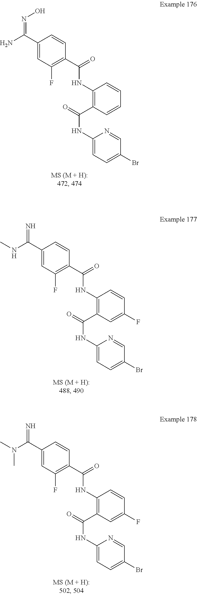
O=C(NC1=C(C(NC2=CC=C(Br)C=N2)=O)C=CC=C1)C1=C(F)C=C(C(=NO)N)C=C1.O=C(NC1=C(C(NC2=CC=C(Br)C=N2)=O)C=C(F)C=C1)C1=C(F)C=C(C(=N)NC)C=C1.O=C(NC1=C(C(NC2=CC=C(Br)C=N2)=O)C=C(F)C=C1)C1=C(F)C=C(C(=N)N(C)C)C=C1
